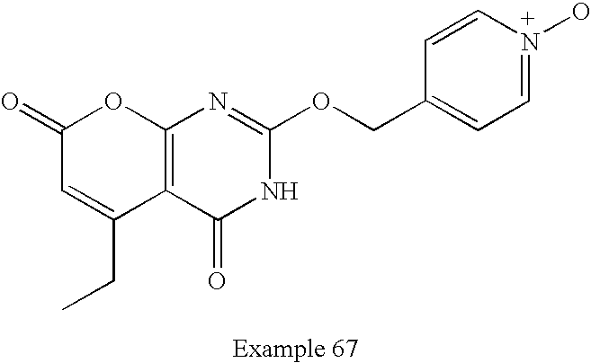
C12=C(C(=O)NC(OCC3=CC=N(O)C=C3)=N1)C(CC)=CC(=O)O2
